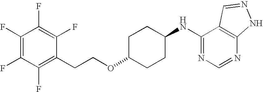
C1(F)=C(F)C(F)=C(CCOC2CCC(NC3=NC=NC4=C3C=NN4)CC2)C(F)=C1F
